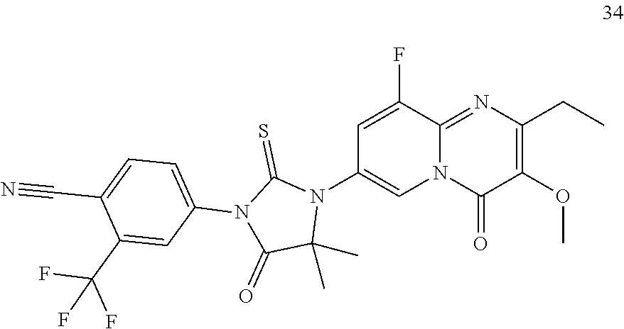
C1=C(F)C2=NC(CC)=C(OC)C(=O)N2C=C1N1C(=S)N(C2=CC=C(C#N)C(C(F)(F)F)=C2)C(=O)C1(C)C
